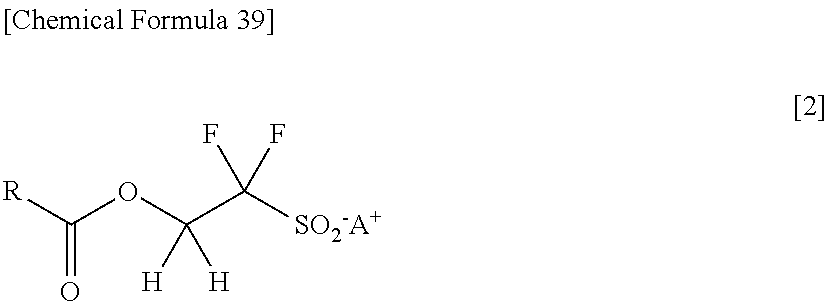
C(OC(C([SO2-A+])(F)F)([H])[H])([R])=O
